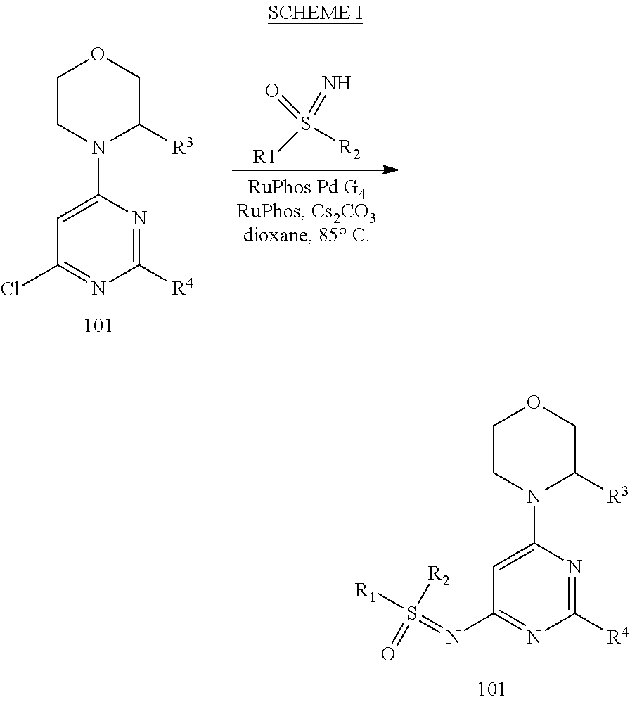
C1([R4])=NC(N2C([R3])COCC2)=CC(N=S([R1])([R2])=O)=N1.C1([R4])=NC(N2C([R3])COCC2)=CC(Cl)=N1.[R1]S(=N)([R2])=O
